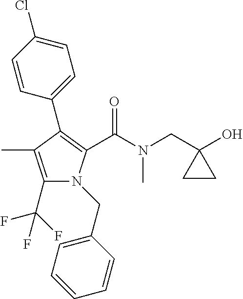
C1(C(F)(F)F)=C(C)C(C2=CC=C(Cl)C=C2)=C(C(N(CC2(O)CC2)C)=O)N1CC1=CC=CC=C1
